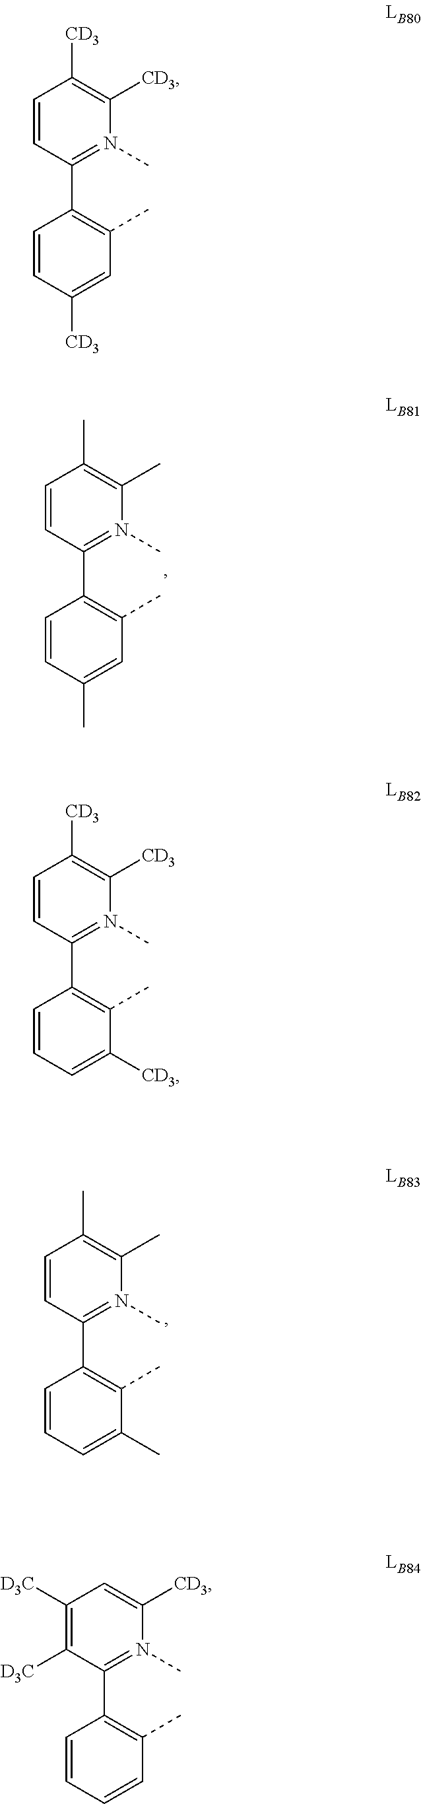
C1=CC(C2=C(C)C=C([CD3])C=C2)=N(C)C([CD3])=C1[CD3].C1=CC(C2=C(C)C=C(C)C=C2)=N(C)C(C)=C1C.C1=CC(C2=C(C)C([CD3])=CC=C2)=N(C)C([CD3])=C1[CD3].C1([D3C])=C([D3C])C(C2=C(C)C=CC=C2)=N(C)C([CD3])=C1.C1=CC(C2=C(C)C(C)=CC=C2)=N(C)C(C)=C1C
